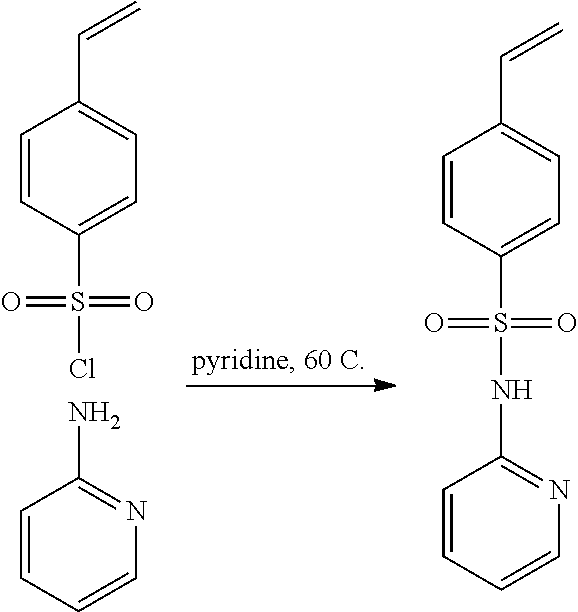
C=CC1=CC=C(S(Cl)(=O)=O)C=C1.NC1=NC=CC=C1.C=CC1=CC=C(S(NC2=NC=CC=C2)(=O)=O)C=C1
